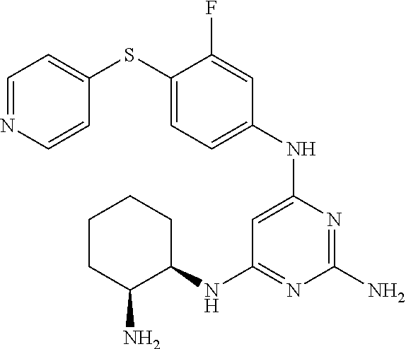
C1=NC=CC(SC2=CC=C(NC3=CC(NC4CCCCC4N)=NC(N)=N3)C=C2F)=C1
